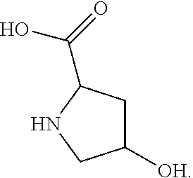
C1([OH])CC(C(=O)O)NC1
